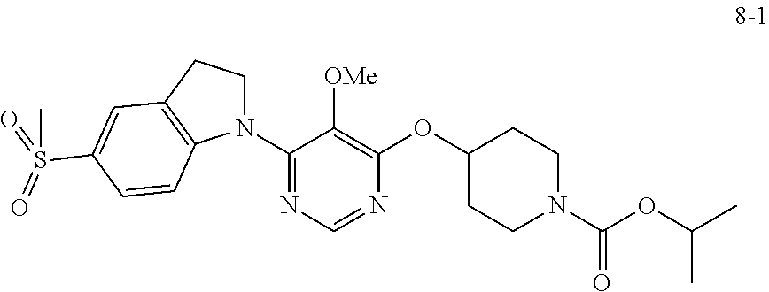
N1(C2=NC=NC(OC3CCN(C(OC(C)C)=O)CC3)=C2[OMe])CCC2=C1C=CC(S(=O)(=O)C)=C2
